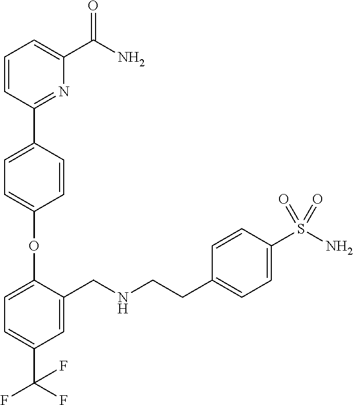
O(C1=CC=C(C2=NC(C(=O)N)=CC=C2)C=C1)C1=CC=C(C(F)(F)F)C=C1CNCCC1=CC=C(S(N)(=O)=O)C=C1
